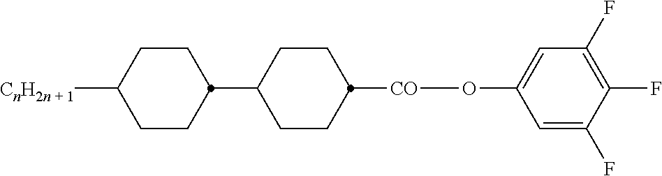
C1CC(C2CCC([CO]OC3=CC(F)=C(F)C(F)=C3)CC2)CCC1[CnH2n + 1]
